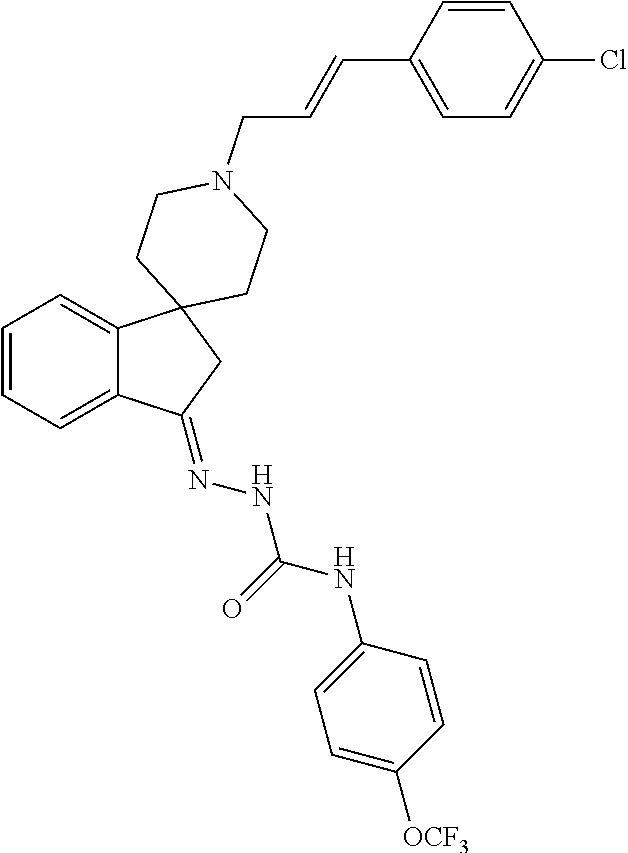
C1=CC=C2C(=C1)C1(CC2=NNC(NC2=CC=C([OCF3])C=C2)=O)CCN(CC=CC2=CC=C(Cl)C=C2)CC1
